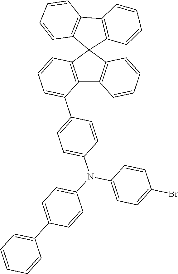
C12=C(C3(C4=C1C=CC=C4)C1=C(C4=C3C=CC=C4)C=CC=C1)C=CC=C2C1=CC=C(N(C2=CC=C(C3=CC=CC=C3)C=C2)C2=CC=C(Br)C=C2)C=C1
